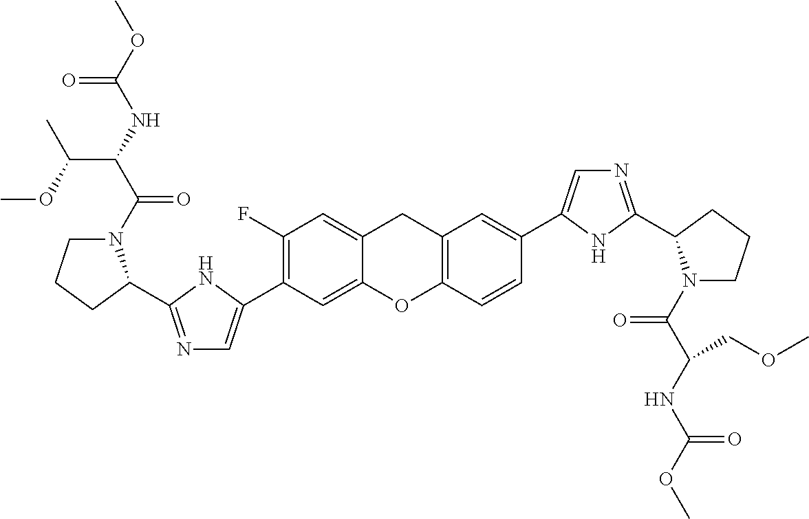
C1(C2=CN=C(C3N(C(=O)C(C(OC)C)NC(=O)OC)CCC3)N2)=C(F)C=C2CC3=C(C=CC(C4=CN=C(C5N(C(=O)C(NC(=O)OC)COC)CCC5)N4)=C3)OC2=C1
